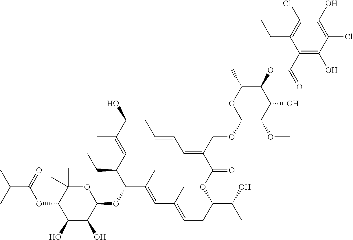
C1(O)C(O)C(OC2C(C)=CC(C)=CCC(C(O)C)OC(=O)C(COC3C(OC)C(O)C(OC(C4=C(O)C(Cl)=C(O)C(Cl)=C4CC)=O)C(C)O3)=CC=CCC(O)C(C)=CC2CC)OC(C)(C)C1OC(C(C)C)=O
